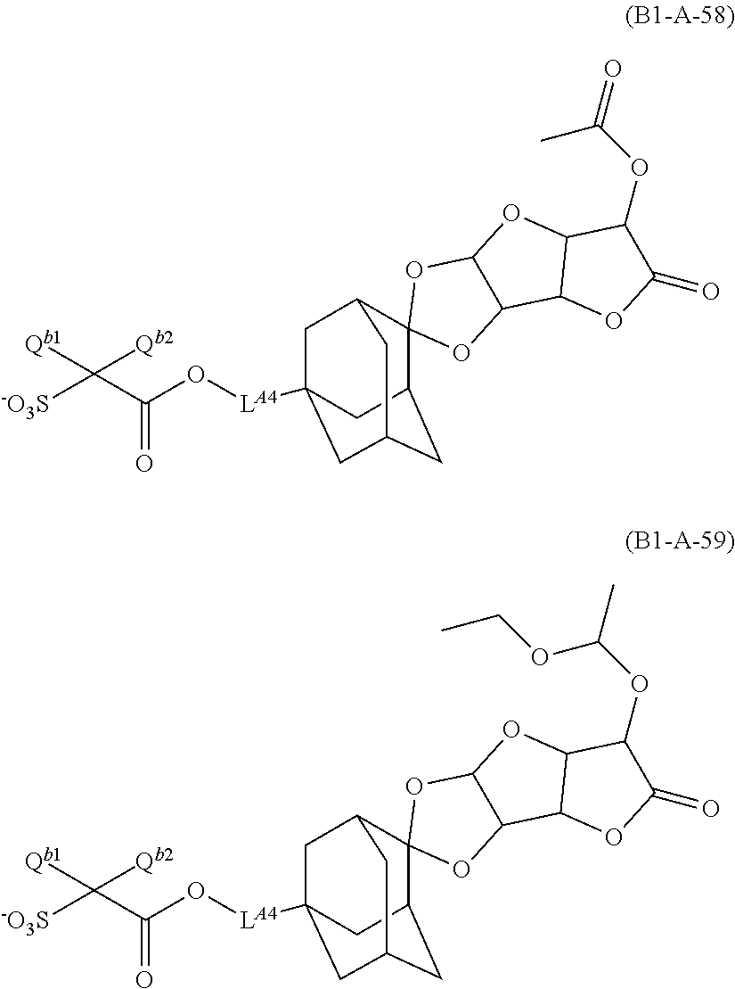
O([LA4]C12CC3CC(C1)C1(C(C2)C3)OC2C(O1)OC1C2OC(=O)C1OC(C)=O)C(C([-O3S])([Qb1])[Qb2])=O.O([LA4]C12CC3CC(C1)C1(C(C2)C3)OC2C(O1)OC1C2OC(=O)C1OC(OCC)C)C(C([-O3S])([Qb1])[Qb2])=O
